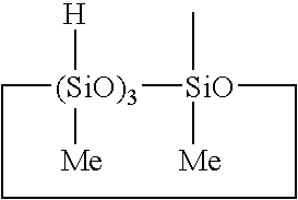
[H][(SiO)3]1([Me])CCCC[SiO]1(C)[Me]
